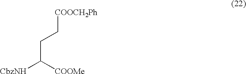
C(C([COOMe])[CbzNH])C[COOCH2Ph]
